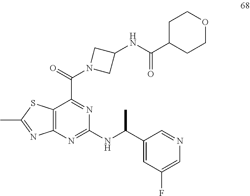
C12=C(N=C(NC(C3=CC(F)=CN=C3)C)N=C1C(=O)N1CC(NC(C3CCOCC3)=O)C1)N=C(C)S2
